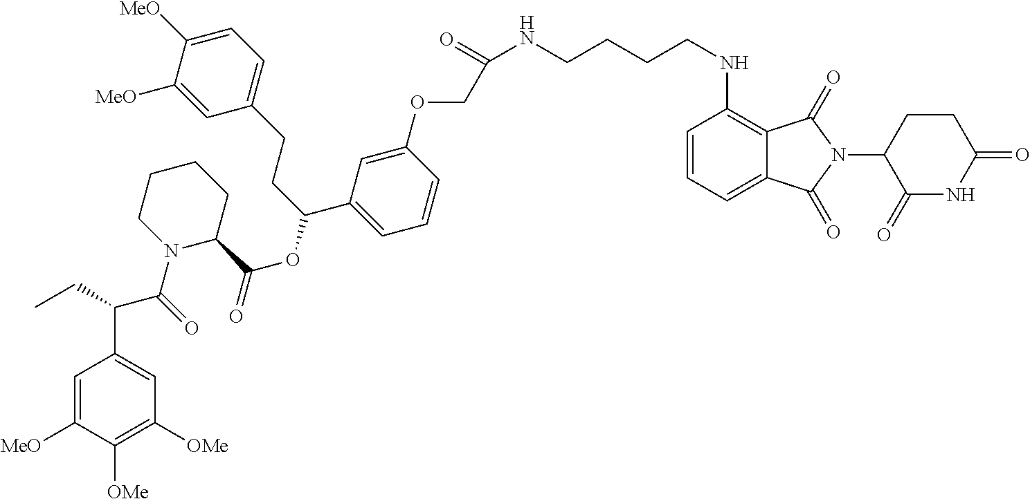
C1(NCCCCNC(=O)COC2=CC(C(CCC3=CC=C([MeO])C([MeO])=C3)OC(C3CCCCN3C(=O)C(C3=CC([OMe])=C([OMe])C([MeO])=C3)CC)=O)=CC=C2)=C2C(=CC=C1)C(=O)N(C1CCC(=O)NC1=O)C2=O
